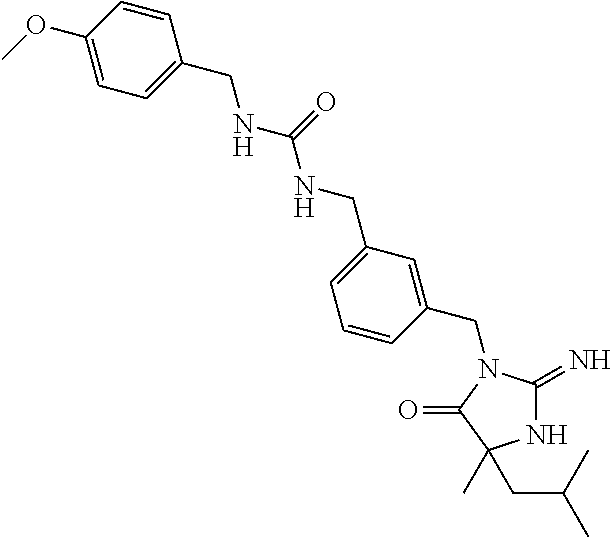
N1C(=N)N(CC2=CC(CNC(NCC3=CC=C(OC)C=C3)=O)=CC=C2)C(=O)C1(CC(C)C)C
